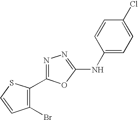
C1(Br)=C(C2=NN=C(NC3=CC=C(Cl)C=C3)O2)SC=C1
